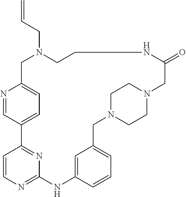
N1=CC2=CC=C1CN(CC=C)CCNC(=O)CN1CCN(CC3=CC=CC(=C3)NC3=NC=CC2=N3)CC1
